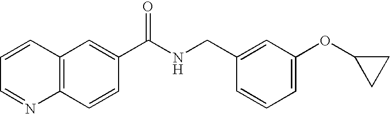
C1=CC=NC2=C1C=C(C(NCC1=CC(OC3CC3)=CC=C1)=O)C=C2
